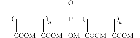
CC([COOM])C([COOM])P(=O)([OM])C([COOM])C([COOM])C
